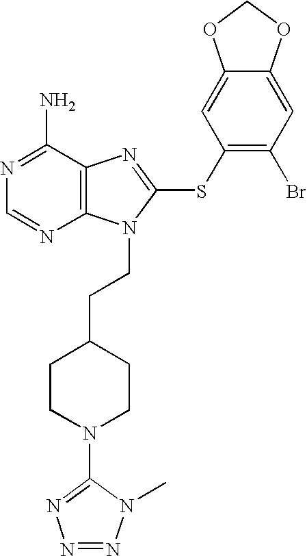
N1=C(N)C2=C(N=C1)N(CCC1CCN(C3=NN=NN3C)CC1)C(SC1=C(Br)C=C3C(=C1)OCO3)=N2
